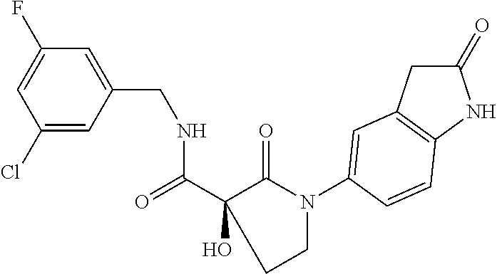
C1=C(CNC(=O)C2(O)C(=O)N(C3=CC4=C(NC(=O)C4)C=C3)CC2)C=C(Cl)C=C1F
